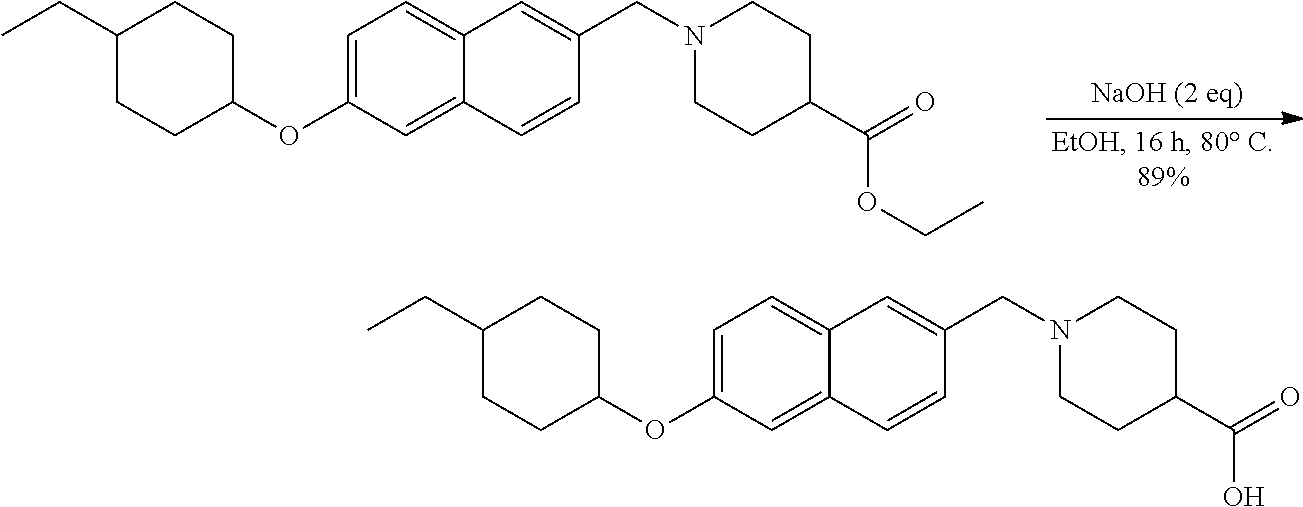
C1=C(OC2CCC(CC)CC2)C=C2C(=C1)C=C(CN1CCC(C(=O)OCC)CC1)C=C2.C1=C(OC2CCC(CC)CC2)C=C2C(=C1)C=C(CN1CCC(C(=O)O)CC1)C=C2
